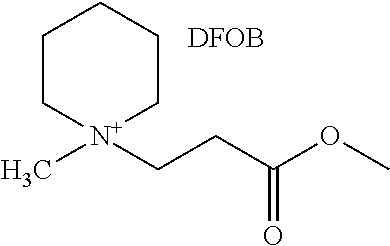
C1C[N+](C)(CCC(OC)=O)CCC1.[DFOB]
